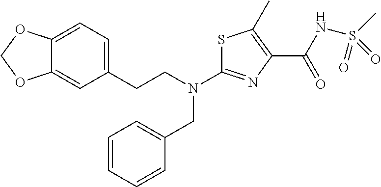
S1C(N(CCC2=CC=C3C(=C2)OCO3)CC2=CC=CC=C2)=NC(C(NS(C)(=O)=O)=O)=C1C
